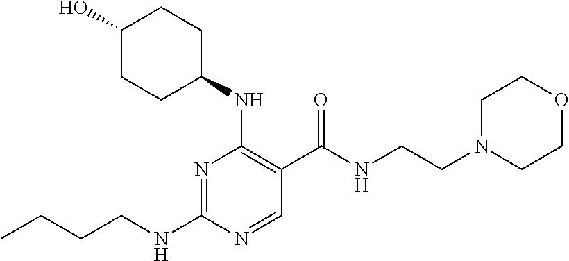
CCCCNC1=NC(NC2CCC(O)CC2)=C(C(NCCN2CCOCC2)=O)C=N1
